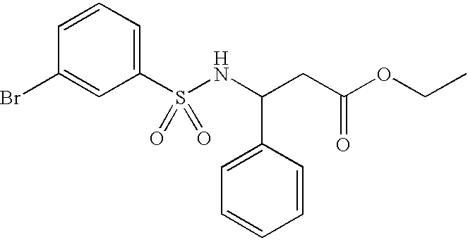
C1(Br)=CC(S(NC(CC(OCC)=O)C2=CC=CC=C2)(=O)=O)=CC=C1
